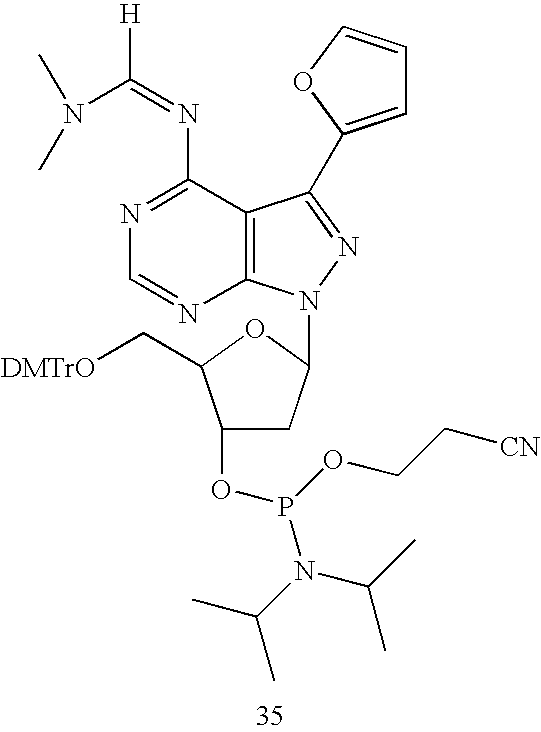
N1=C(N=C([H])N(C)C)C2=C(N=C1)N(C1CC(OP(OCC[CN])N(C(C)C)C(C)C)C(C[DMTrO])O1)N=C2C1=CC=CO1
